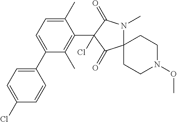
C1(C)=CC=C(C2=CC=C(Cl)C=C2)C(C)=C1C1(Cl)C(=O)C2(N(C)C1=O)CCN(OC)CC2
